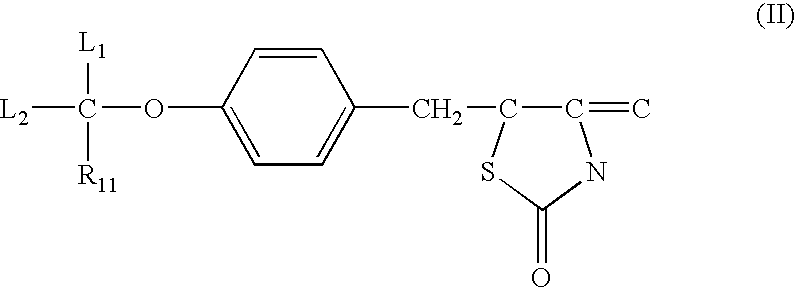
[L2]C([L1])(OC1=CC=C(CC2C(=C)NC(=O)S2)C=C1)[R11]
